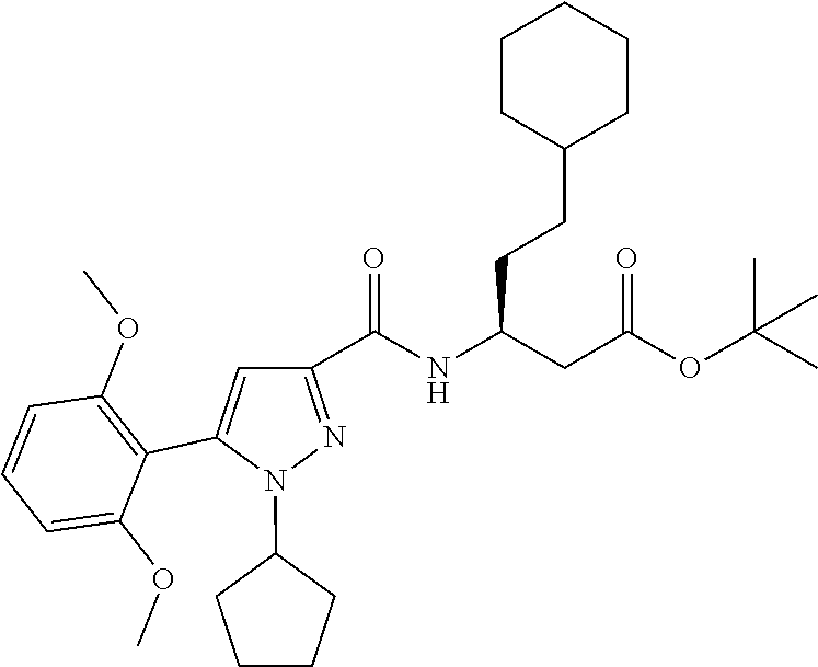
C1(N2N=C(C(NC(CC(=O)OC(C)(C)C)CCC3CCCCC3)=O)C=C2C2=C(OC)C=CC=C2OC)CCCC1
